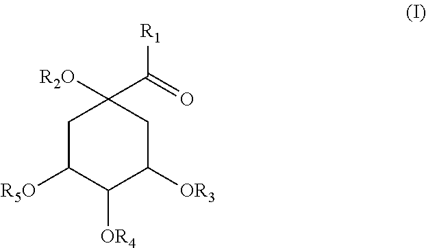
C1C([R5O])C([OR4])C([OR3])CC1(C(=O)[R1])[R2O]
